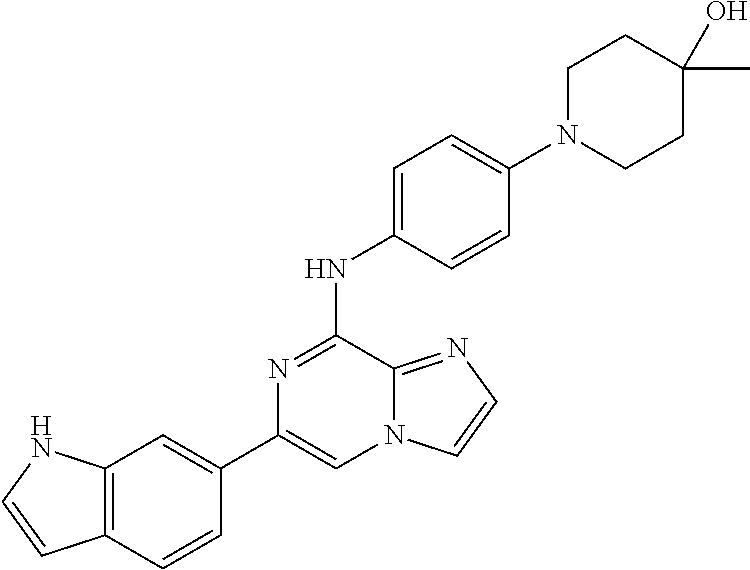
C1(C2=CC3=C(C=C2)C=CN3)=CN2C(=NC=C2)C(NC2=CC=C(N3CCC(C)(O)CC3)C=C2)=N1
